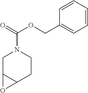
C1=CC=CC(COC(=O)N2CC3C(CC2)O3)=C1
